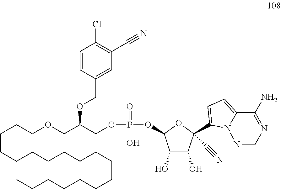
C(CCCCCCCCCCCCCCC)CCOCC(COP(=O)(O)OC1C(O)C(O)C(C#N)(C2=CC=C3C(N)=NC=NN32)O1)OCC1=CC(C#N)=C(Cl)C=C1
